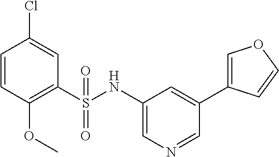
C1=CC(OC)=C(S(NC2=CN=CC(C3=COC=C3)=C2)(=O)=O)C=C1Cl
